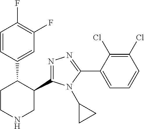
C1(C2=NN=C(C3=CC=CC(Cl)=C3Cl)N2C2CC2)C(C2=CC(F)=C(F)C=C2)CCNC1
